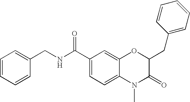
C1(C(NCC2=CC=CC=C2)=O)=CC=C2C(=C1)OC(CC1=CC=CC=C1)C(=O)N2C
